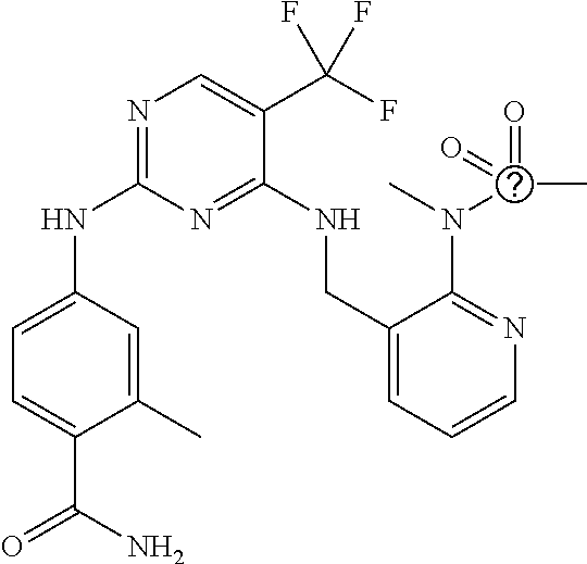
N(C1=NC=C(C(F)(F)F)C(NCC2=CC=CN=C2N(C(=O)(C)=O)C)=N1)C1=CC=C(C(N)=O)C(C)=C1
